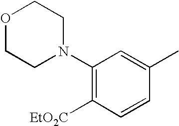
O1CCN(C2=C([EtO2C])C=CC(C)=C2)CC1
